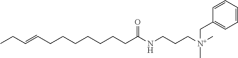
C(CCCCCCC(NCCC[N+](CC1=CC=CC=C1)(C)C)=O)C=CCC
